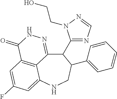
C12=C3C=C(F)C=C1NCC(C1=CC=CC=C1)C(C1=NC=NN1CCO)C2=NNC3=O
